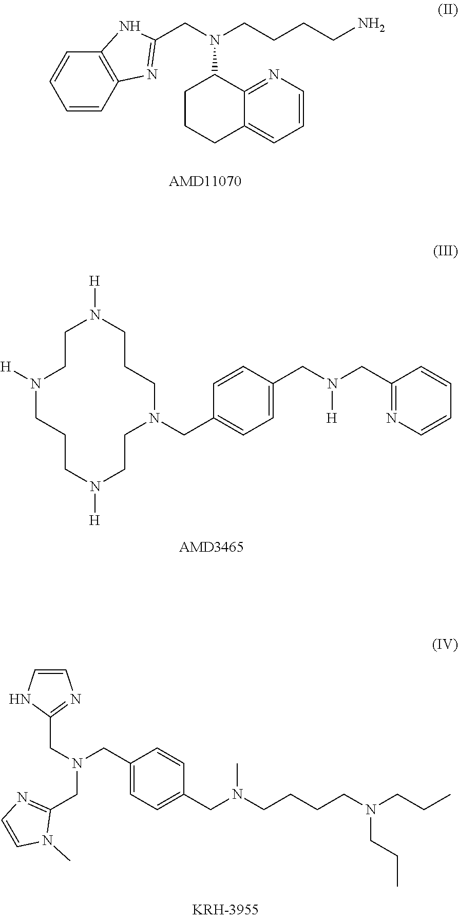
C1=CC2=C(C=C1)NC(CN(CCCCN)C1CCCC3=CC=CN=C13)=N2.N1([H])CCCN([H])CCN(CC2=CC=C(CN([H])CC3=NC=CC=C3)C=C2)CCCN([H])CC1.C1(CN(CC2=NC=CN2C)CC2=NC=CN2)=CC=C(CN(CCCCN(CCC)CCC)C)C=C1
